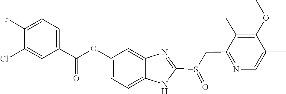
C1(Cl)=CC(C(=O)OC2=CC=C3NC(S(CC4=NC=C(C)C(OC)=C4C)=O)=NC3=C2)=CC=C1F
